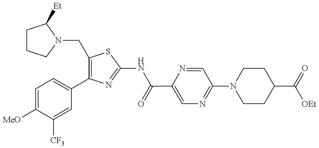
C1(CN2CCCC2[Et])=C(C2=CC=C([MeO])C([CF3])=C2)N=C(NC(C2=CN=C(N3CCC(C(=O)[OEt])CC3)C=N2)=O)S1
